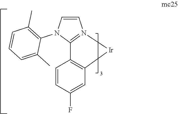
C1=CN(C2=C(C)C=CC=C2C)C2=N1[Ir]C1=C2C=CC(F)=C1
